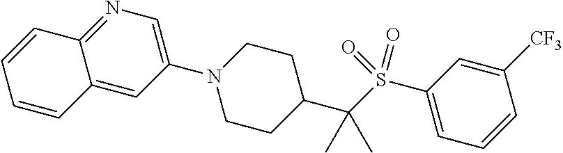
C12=CC(N3CCC(C(S(C4=CC=CC([CF3])=C4)(=O)=O)(C)C)CC3)=CN=C1C=CC=C2
